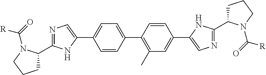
C1C(C2=NC=C(C3=CC=C(C4=C(C)C=C(C5=CN=C(C6CCCN6C(=O)[R])N5)C=C4)C=C3)N2)N(C(=O)[R])CC1
